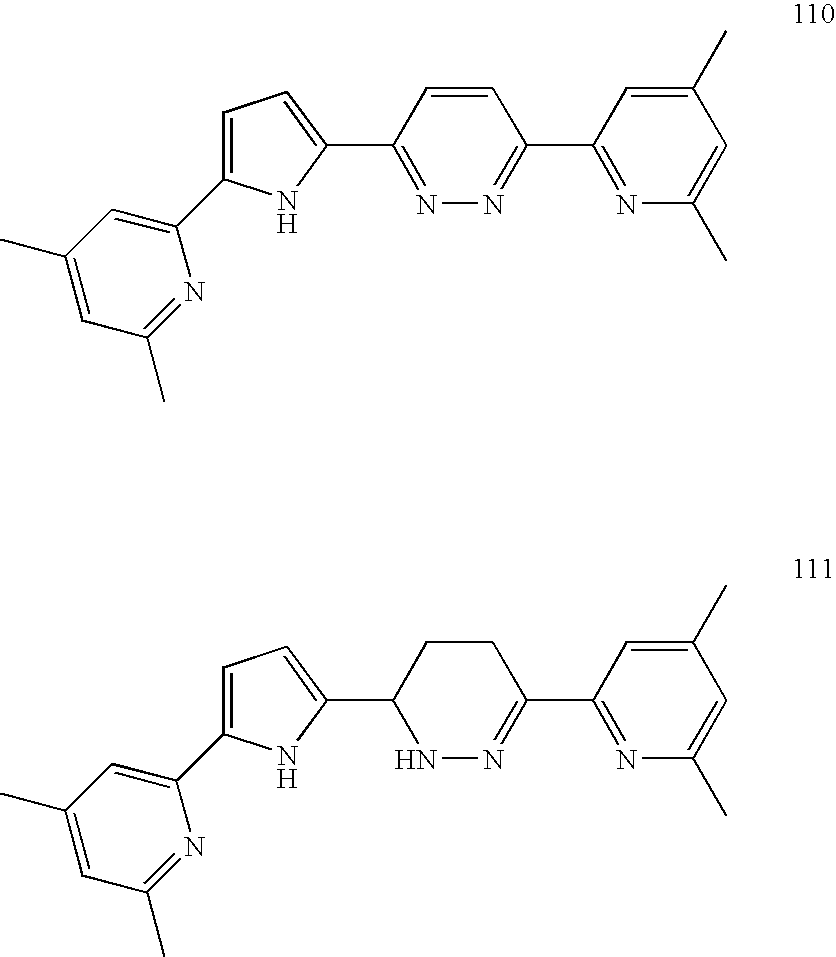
C1=C(C2=CC(C)=CC(C)=N2)NC(C2=NN=C(C3=NC(C)=CC(C)=C3)C=C2)=C1.C1=C(C2=CC(C)=CC(C)=N2)NC(C2NN=C(C3=NC(C)=CC(C)=C3)CC2)=C1
